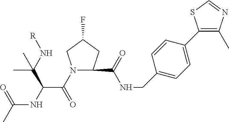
N1(C(C(NC(C)=O)C(N[R])(C)C)=O)CC(F)CC1C(NCC1=CC=C(C2=C(C)N=CS2)C=C1)=O
